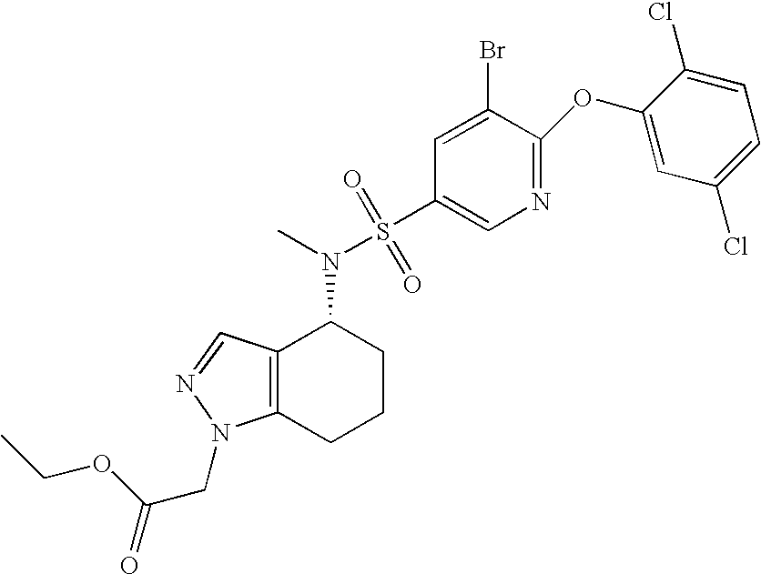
N1=C(OC2=CC(Cl)=CC=C2Cl)C(Br)=CC(S(N(C)C2C3=C(CCC2)N(CC(=O)OCC)N=C3)(=O)=O)=C1
